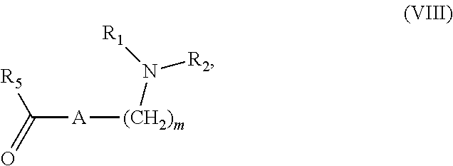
C([A][(CH2)m]N([R2])[R1])(=O)[R5]
